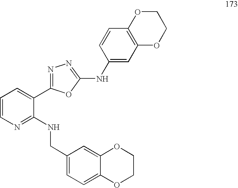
C1=CN=C(NCC2=CC=C3C(=C2)OCCO3)C(C2=NN=C(NC3=CC4=C(C=C3)OCCO4)O2)=C1
